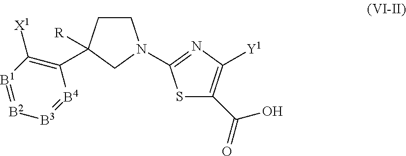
[B1]1=[B2][B3]=[B4]C(C2([R])CCN(C3=NC([Y1])=C(C(O)=O)S3)C2)=C1[X1]
